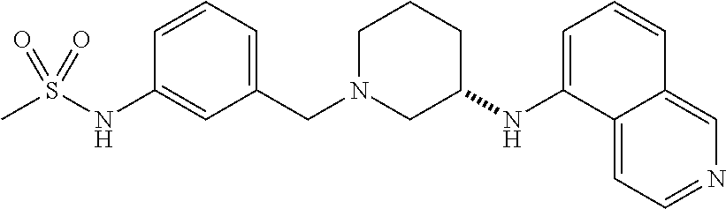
C1=CC=C(CN2CCCC(NC3=CC=CC4=CN=CC=C34)C2)C=C1NS(C)(=O)=O
